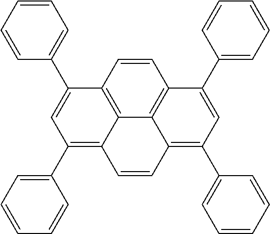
C1=CC=CC=C1C1=CC(C2=CC=CC=C2)=C2C3=C1C=CC1=C3C(=C(C3=CC=CC=C3)C=C1C1=CC=CC=C1)C=C2
